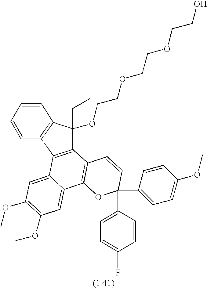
C12=C(C3=CC(OC)=C(OC)C=C3C3=C1C=CC(C1=CC=C(OC)C=C1)(C1=CC=C(F)C=C1)O3)C1=C(C2(CC)OCCOCCOCCO)C=CC=C1
